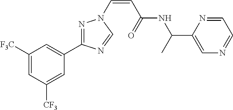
C1([F3C])=CC([CF3])=CC(C2=NN(C=CC(NC(C)C3=CN=CC=N3)=O)C=N2)=C1
